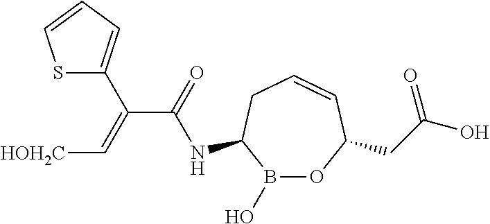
N(C1B(O)OC(CC(O)=O)C=CC1)C(C(=C[HOH2C])C1=CC=CS1)=O
